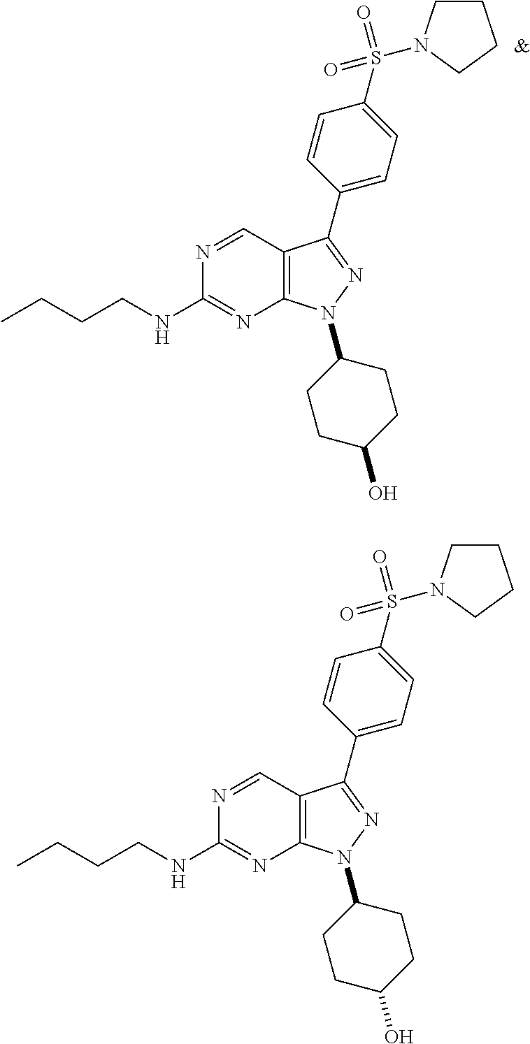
N1=CC2=C(N=C1NCCCC)N(C1CCC(O)CC1)N=C2C1=CC=C(S(=O)(=O)N2CCCC2)C=C1.[&].N1=CC2=C(N=C1NCCCC)N(C1CCC(O)CC1)N=C2C1=CC=C(S(=O)(=O)N2CCCC2)C=C1
